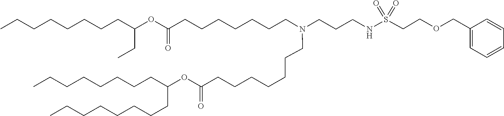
C(CCCC(CCCCCCCC)OC(=O)CCCCCCCN(CCCNS(=O)(=O)CCOCC1=CC=CC=C1)CCCCCCCC(OC(CC)CCCCCCCC)=O)CCCC
